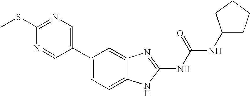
C1(C2=CN=C(SC)N=C2)=CC=C2C(=C1)N=C(NC(NC1CCCC1)=O)N2
